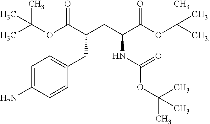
CC(OC(C(CC(C(OC(C)(C)C)=O)NC(OC(C)(C)C)=O)CC1=CC=C(N)C=C1)=O)(C)C
